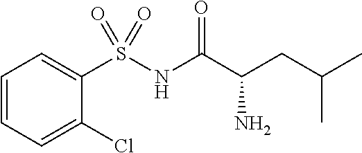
C1=CC=C(Cl)C(S(NC(C(CC(C)C)N)=O)(=O)=O)=C1
